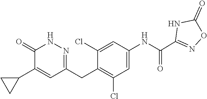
C1=C(NC(C2=NOC(=O)N2)=O)C=C(Cl)C(CC2=NNC(=O)C(C3CC3)=C2)=C1Cl
